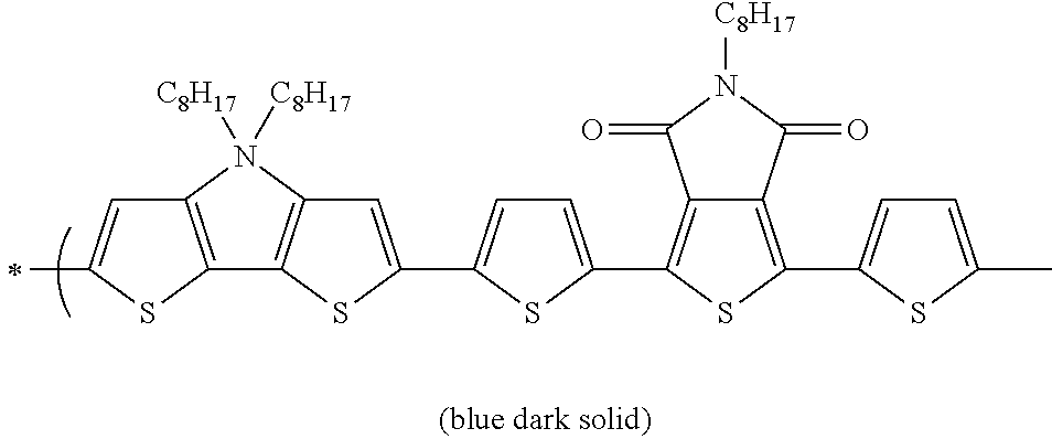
C12=C(SC(C)=C1)C1=C(N2([C8H17])[C8H17])C=C(C2=CC=C(C3=C4C(=C(C5=CC=C(C)S5)S3)C(=O)N([C8H17])C4=O)S2)S1
